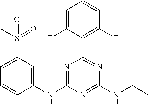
N1=C(NC2=CC(S(C)(=O)=O)=CC=C2)N=C(NC(C)C)N=C1C1=C(F)C=CC=C1F
